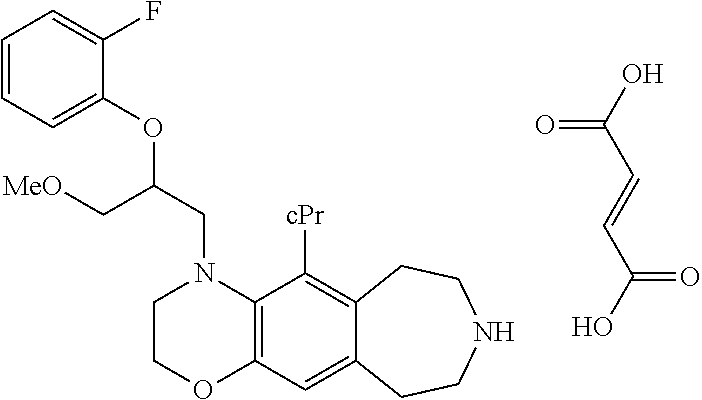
C(=CC(O)=O)C(=O)O.C12=C(C=C3C(=C1[cPr])CCNCC3)OCCN2CC(OC1=CC=CC=C1F)C[MeO]
